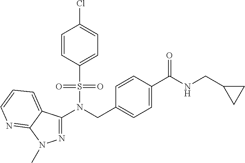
N(CC1=CC=C(C(NCC2CC2)=O)C=C1)(S(=O)(=O)C1=CC=C(Cl)C=C1)C1=NN(C)C2=NC=CC=C12
